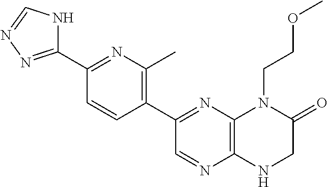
C1(C2=NC3=C(N=C2)NCC(=O)N3CCOC)=C(C)N=C(C2=NN=CN2)C=C1
